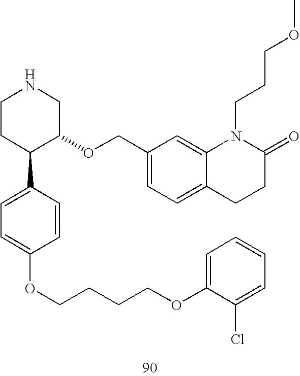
C1CC(C2=CC=C(OCCCCOC3=CC=CC=C3Cl)C=C2)C(OCC2=CC=C3C(=C2)N(CCCOC)C(=O)CC3)CN1
